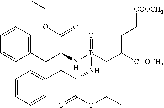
C1=CC=C(CC(NP(CC([COOCH3])CC[COOCH3])(=O)NC(C(OCC)=O)CC2=CC=CC=C2)C(OCC)=O)C=C1
